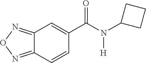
C12=NON=C1C=CC(C(N(C1CCC1)[H])=O)=C2
